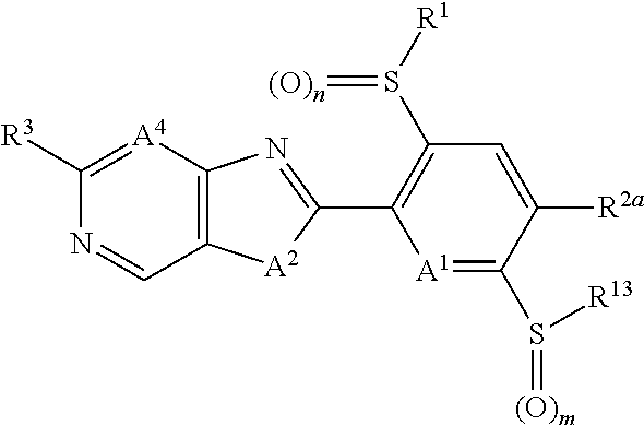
[A1]1=C(S(=[(O)m])[R13])C([R2a])=CC(S([R1])=[(O)n])=C1C1=NC2=C([A2]1)C=NC([R3])=[A4]2
